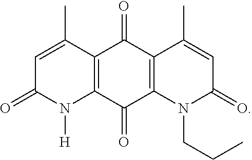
C12=C(C(=O)C3=C(C1=O)C(C)=CC(=O)N3CCC)N([H])C(=O)C=C2C
